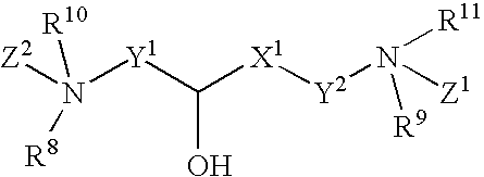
[Z2]N([Y1]C([X1][Y2]N([Z1])([R9])[R11])O)([R10])[R8]
